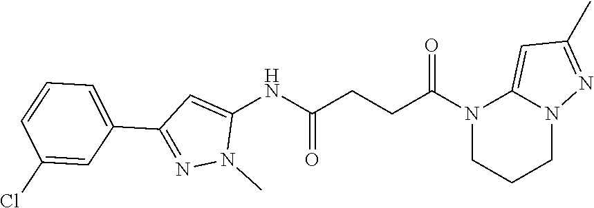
C1(NC(CCC(N2CCCN3C2=CC(C)=N3)=O)=O)=CC(C2=CC=CC(Cl)=C2)=NN1C
